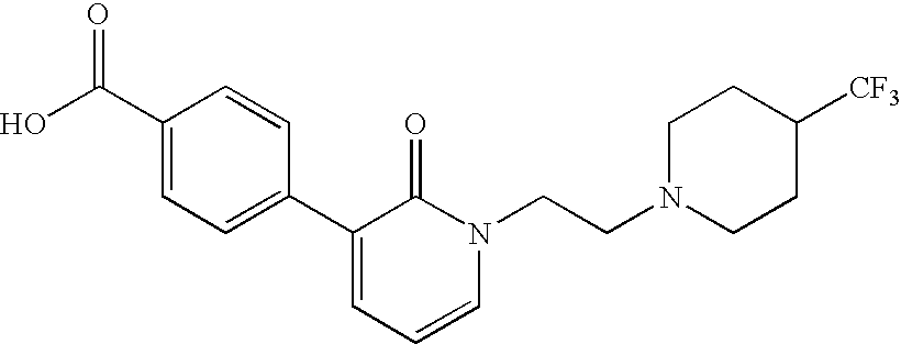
OC(C1=CC=C(C2=CC=CN(CCN3CCC([CF3])CC3)C2=O)C=C1)=O
